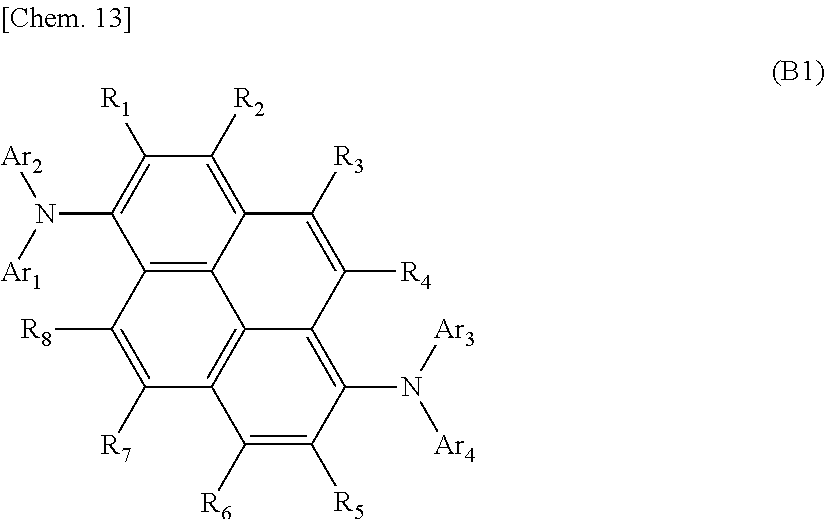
C12=C3C(=C([R2])C([R1])=C1N([Ar1])[Ar2])C([R3])=C([R4])C1=C(N([Ar3])[Ar4])C([R5])=C([R6])C(=C31)C([R7])=C2[R8]
